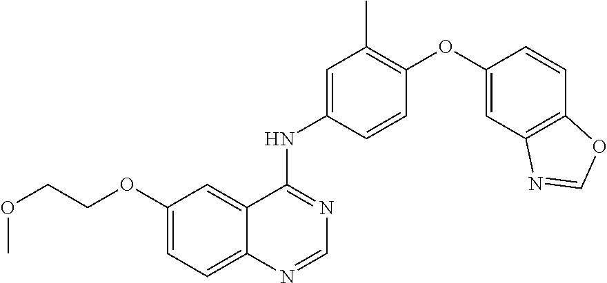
C12=CC=C(OCCOC)C=C1C(NC1=CC(C)=C(OC3=CC4=C(C=C3)OC=N4)C=C1)=NC=N2
